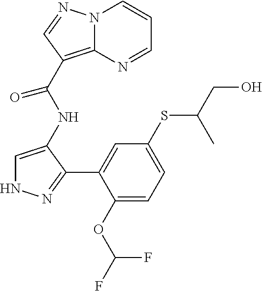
C1=C(NC(C2=C3N(C=CC=N3)N=C2)=O)C(C2=CC(SC(C)CO)=CC=C2OC(F)F)=NN1
